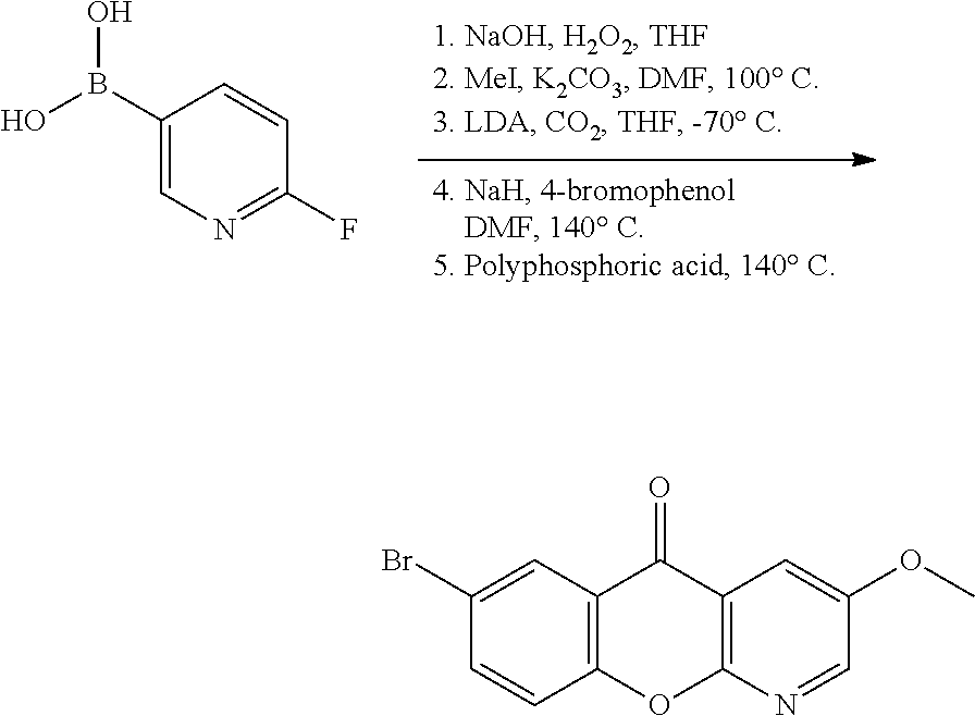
C1(B(O)O)=CN=C(F)C=C1.C1(Br)=CC2=C(C=C1)OC1=C(C2=O)C=C(OC)C=N1
